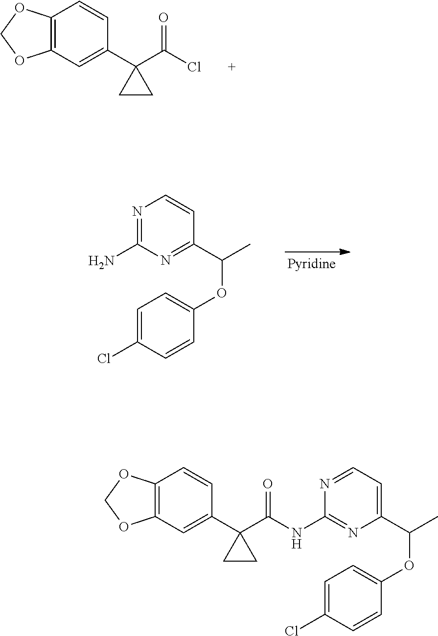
C12=C(C=C(C3(C(Cl)=O)CC3)C=C1)OCO2.N1=C(N)N=C(C(OC2=CC=C(Cl)C=C2)C)C=C1.C12=C(C=C(C3(C(NC4=NC(C(C)OC5=CC=C(Cl)C=C5)=CC=N4)=O)CC3)C=C1)OCO2
